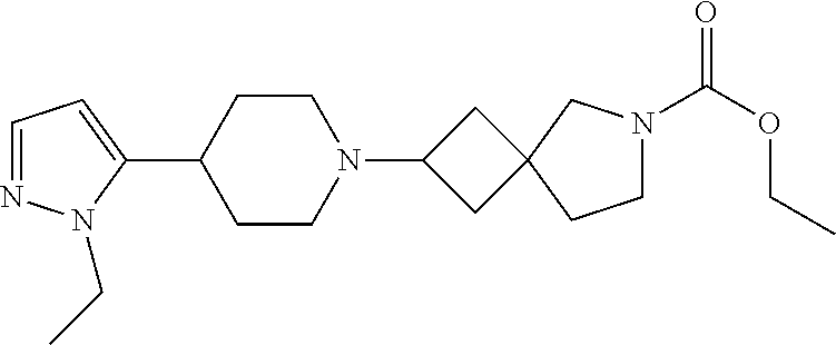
C1=NN(CC)C(C2CCN(C3CC4(C3)CCN(C(OCC)=O)C4)CC2)=C1
